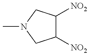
C1([NO2])C([NO2])CN(C)C1
